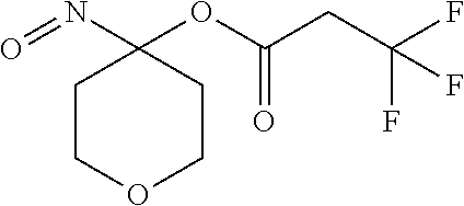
O1CCC(N=O)(OC(CC(F)(F)F)=O)CC1
